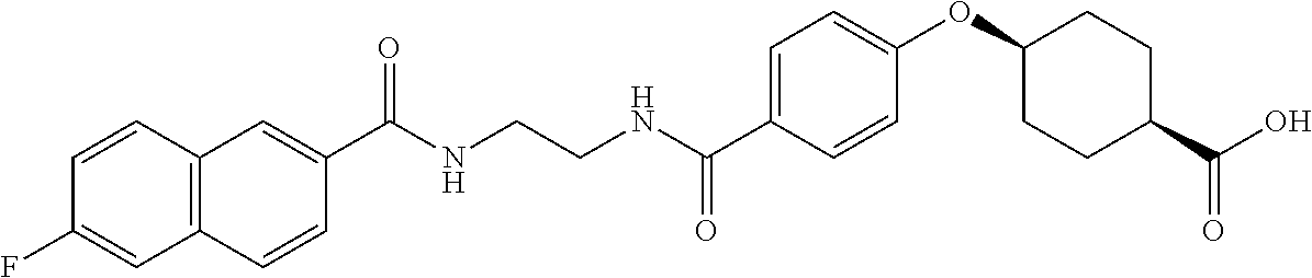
C(NCCNC(C1=CC=C(OC2CCC(C(=O)O)CC2)C=C1)=O)(=O)C1=CC2=C(C=C1)C=C(F)C=C2
